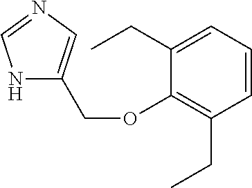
N1C(COC2=C(CC)C=CC=C2CC)=CN=C1
